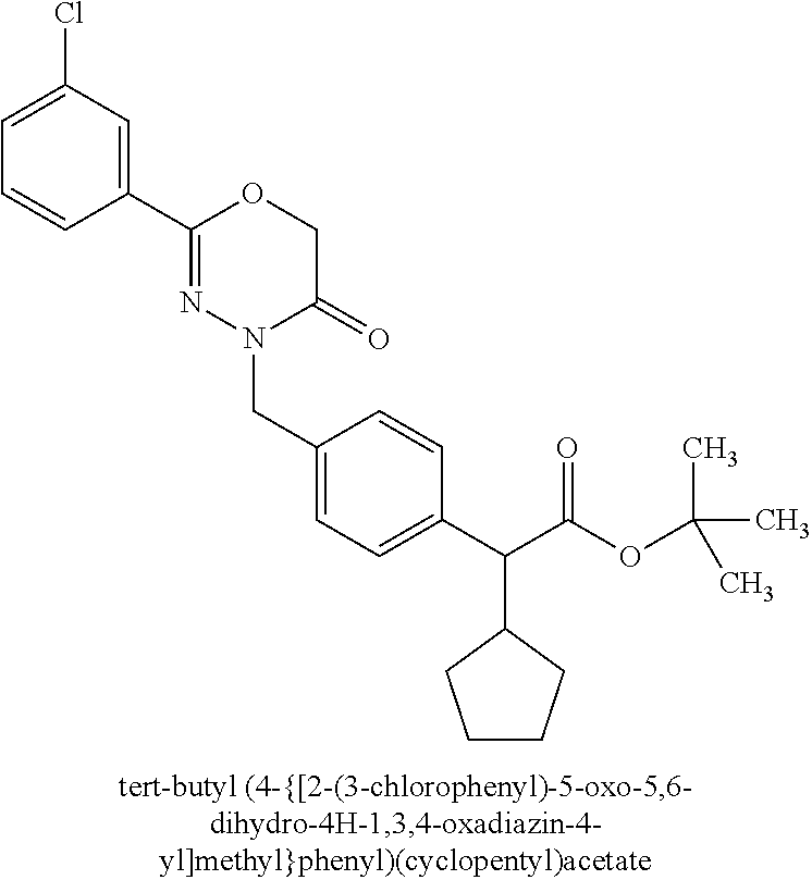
C1=C(Cl)C=C(C2=NN(CC3=CC=C(C(C(OC(C)(C)C)=O)C4CCCC4)C=C3)C(=O)CO2)C=C1
